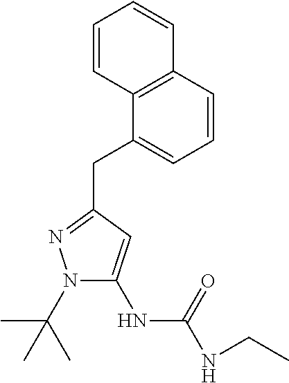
N1(C(C)(C)C)C(NC(=O)NCC)=CC(CC2=CC=CC3=C2C=CC=C3)=N1
